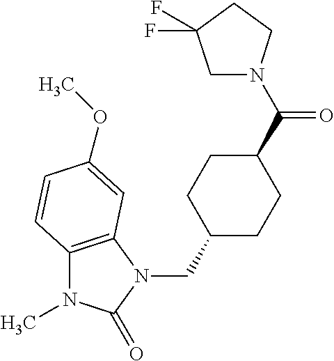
C12=C(N(CC3CCC(C(N4CC(F)(F)CC4)=O)CC3)C(=O)N1C)C=C(OC)C=C2
